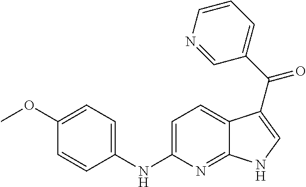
C1=C(NC2=CC=C(OC)C=C2)N=C2C(=C1)C(C(C1=CC=CN=C1)=O)=CN2
